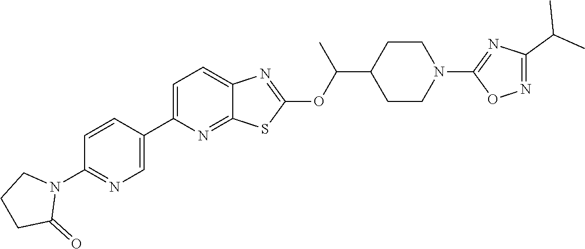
C1=C(C2=CN=C(N3CCCC3=O)C=C2)N=C2C(=C1)N=C(OC(C1CCN(C3=NC(C(C)C)=NO3)CC1)C)S2
